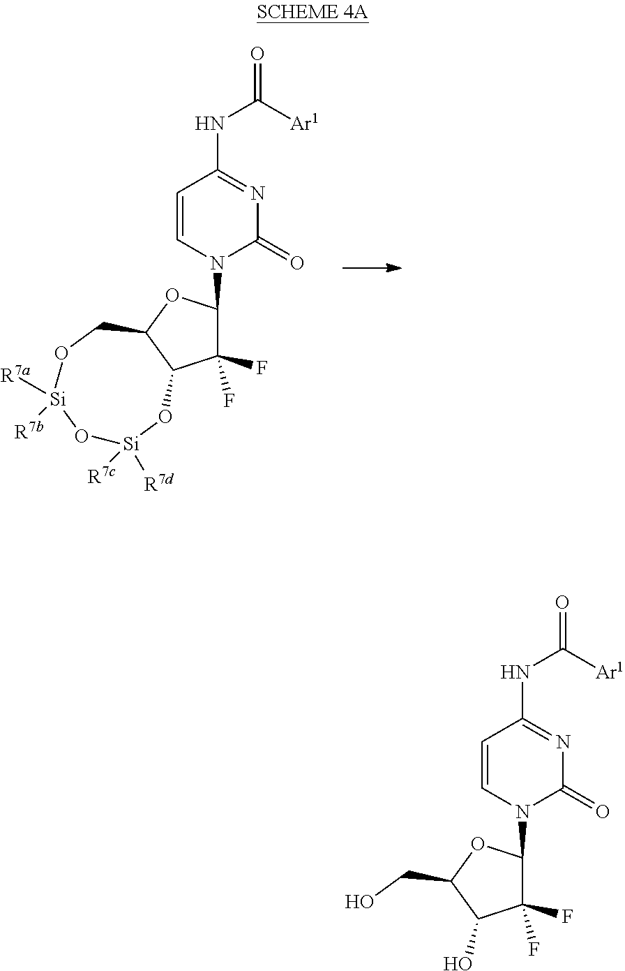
C1=CN(C2C(F)(F)C3C(O2)CO[Si]([R7b])([R7a])O[Si]([R7d])([R7c])O3)C(=O)N=C1NC([Ar1])=O.C1=CN(C2C(F)(F)C(O)C(CO)O2)C(=O)N=C1NC([Ar1])=O
